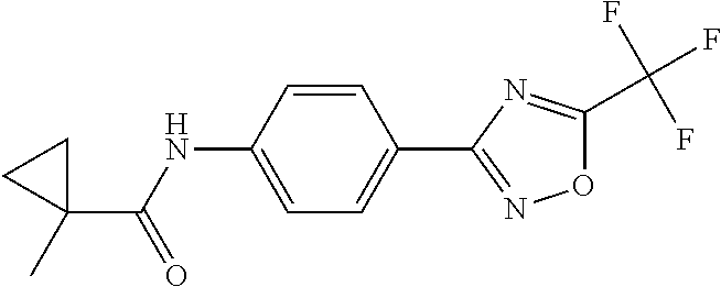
C1=CC(NC(C2(C)CC2)=O)=CC=C1C1=NOC(C(F)(F)F)=N1
